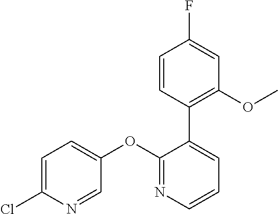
C1=C(Cl)N=CC(OC2=NC=CC=C2C2=C(OC)C=C(F)C=C2)=C1
